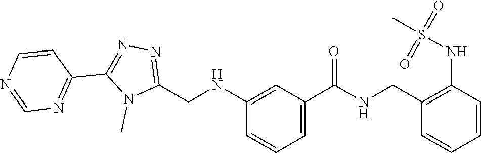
N1(C)C(CNC2=CC(C(=O)NCC3=C(NS(C)(=O)=O)C=CC=C3)=CC=C2)=NN=C1C1=NC=NC=C1
